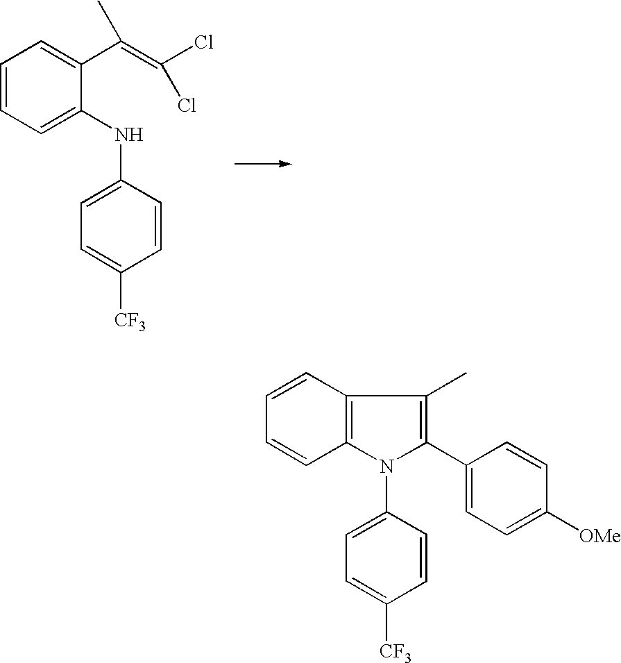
C1=CC=C(NC2=CC=C([CF3])C=C2)C(C(=C(Cl)Cl)C)=C1.C1=CC2=C(C=C1)N(C1=CC=C([CF3])C=C1)C(C1=CC=C([OMe])C=C1)=C2C
